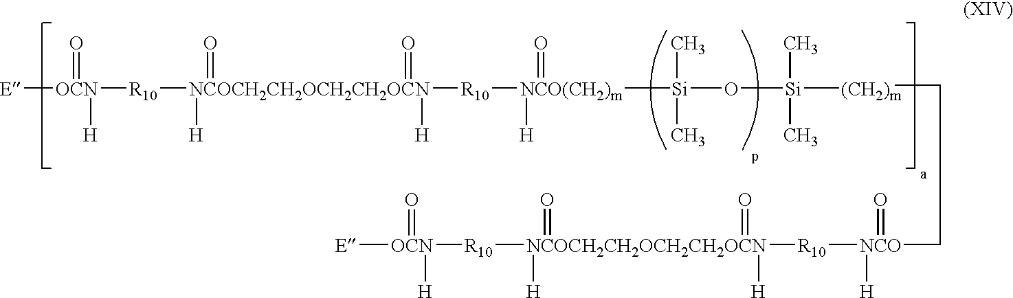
[E][OCN](=O)([R10][NCOCH2CH2OCH2CH2OCN]([R10][NCO(CH2)m]([H])(=O)[Si](C)(C)O[Si](C)(C)[(CH2)m])([H])([H])(=O)=O)[H].CCC[NCO](=O)([R10][NCOCH2CH2OCH2CH2OCN]([H])(=O)(=O)([R10][OCN]([E])([H])=O)[H])[H]
